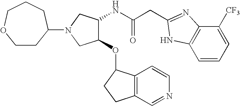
C(C(NC1C(OC2C3=C(CC2)C=NC=C3)CN(C2CCOCCC2)C1)=O)C1=NC2=C(C=CC=C2[CF3])N1
